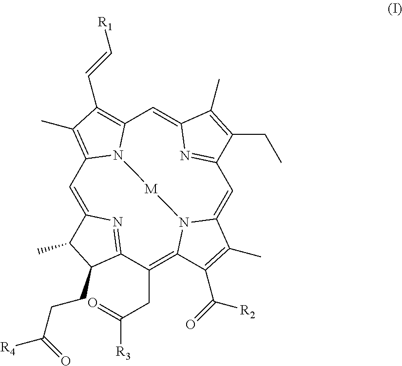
C1=C2N=C(C(CC([R3])=O)=C3N4C(=CC5=NC(=CC6=C(C=C[R1])C(C)=C1N6[M]4)C(C)=C5CC)C(C)=C3C(=O)[R2])C(CCC([R4])=O)C2C
